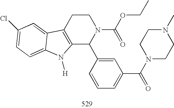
C12=C(CCN(C(OCC)=O)C1C1=CC(C(N3CCN(C)CC3)=O)=CC=C1)C1=CC(Cl)=CC=C1N2[H]
